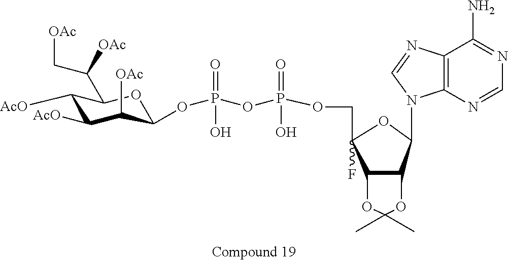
C1([AcO])C([AcO])C([OAc])C(OP(OP(OCC2(F)C3C(C(N4C5=C(N=C4)C(N)=NC=N5)O2)OC(C)(C)O3)(O)=O)(O)=O)OC1C(C[OAc])[OAc]
